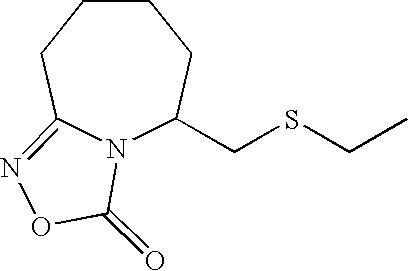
N12C(CSCC)CCCCC1=NOC2=O
